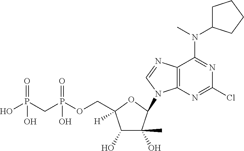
C1(O)C(O)(C)C(N2C3=C(N=C2)C(N(C2CCCC2)C)=NC(Cl)=N3)OC1(COP(CP(O)(=O)O)(=O)O)[H]
